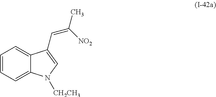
C1=CC=C2C(=C1)C(C=C(C)[NO2])=CN2[CH2CH3]
